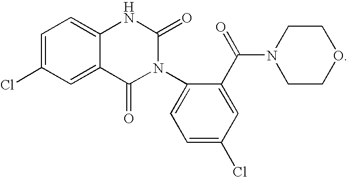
C1=C(Cl)C=C2C(=C1)NC(=O)N(C1=CC=C(Cl)C=C1C(=O)N1CCOCC1)C2=O
